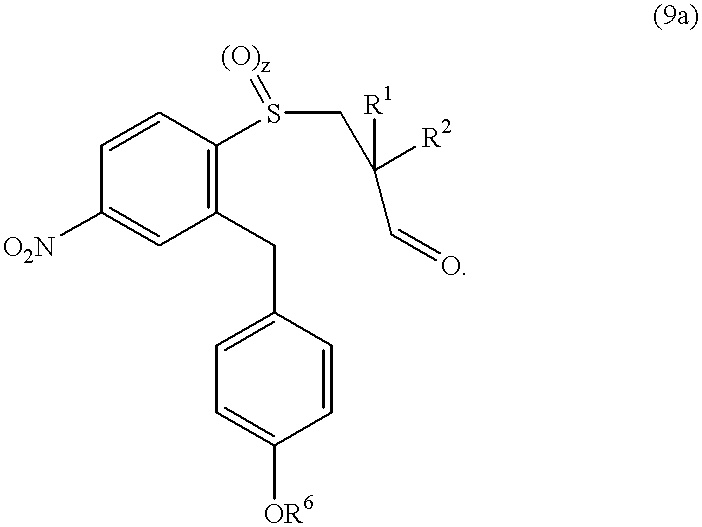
C1([O2N])=CC(CC2=CC=C([OR6])C=C2)=C(S(=[(O)z])CC([R1])([R2])C=O)C=C1
